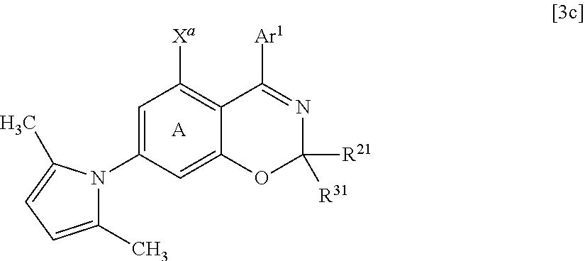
C1=C(N2C(C)=CC=C2C)C=C2C(=C1[Xa])C([Ar1])=NC([R21])([R31])O2.[A]
